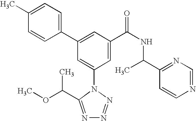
C1(C2=CC(C(NC(C3=NC=NC=C3)C)=O)=CC(N3C(C(OC)C)=NN=N3)=C2)=CC=C(C)C=C1
